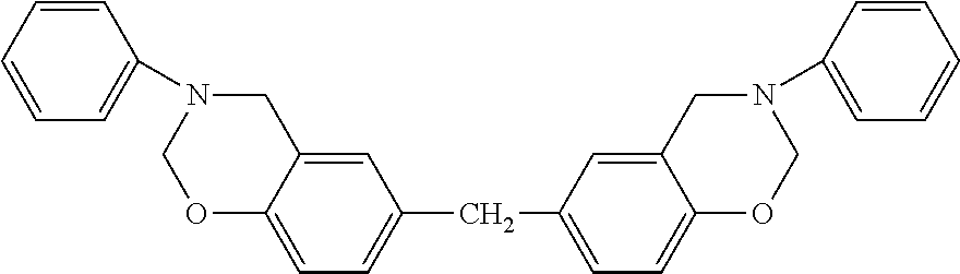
N1(C2=CC=CC=C2)CC2=CC(CC3=CC=C4C(=C3)CN(C3=CC=CC=C3)CO4)=CC=C2OC1
